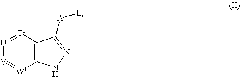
C12=C([T1]=[U1][V1]=[W1]1)C([A][L])=NN2
